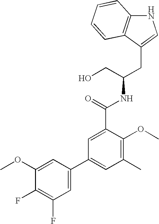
C(C(CO)NC(C1=CC(C2=CC(F)=C(F)C(OC)=C2)=CC(C)=C1OC)=O)C1=CNC2=C1C=CC=C2
